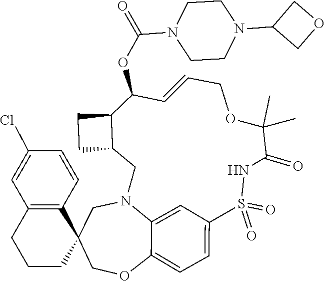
C1N2C3=CC(=CC=C3OCC13CCCC1=C3C=CC(Cl)=C1)S(=O)(=O)NC(=O)C(C)(C)OCC=CC(OC(N1CCN(C3COC3)CC1)=O)C1C(C2)CC1
